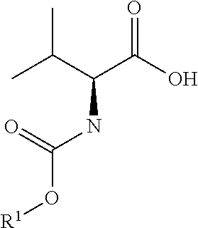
C(NC(O[R1])=O)(C(C)C)C(O)=O
